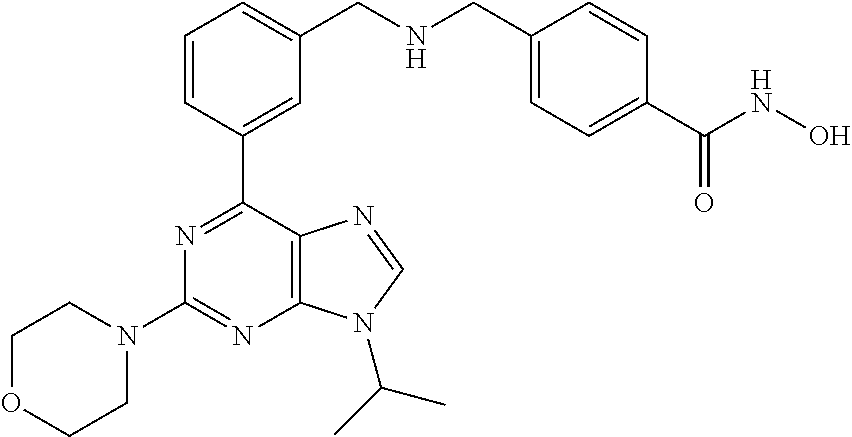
C1=CC(C2=NC(N3CCOCC3)=NC3=C2N=CN3C(C)C)=CC(CNCC2=CC=C(C(NO)=O)C=C2)=C1
